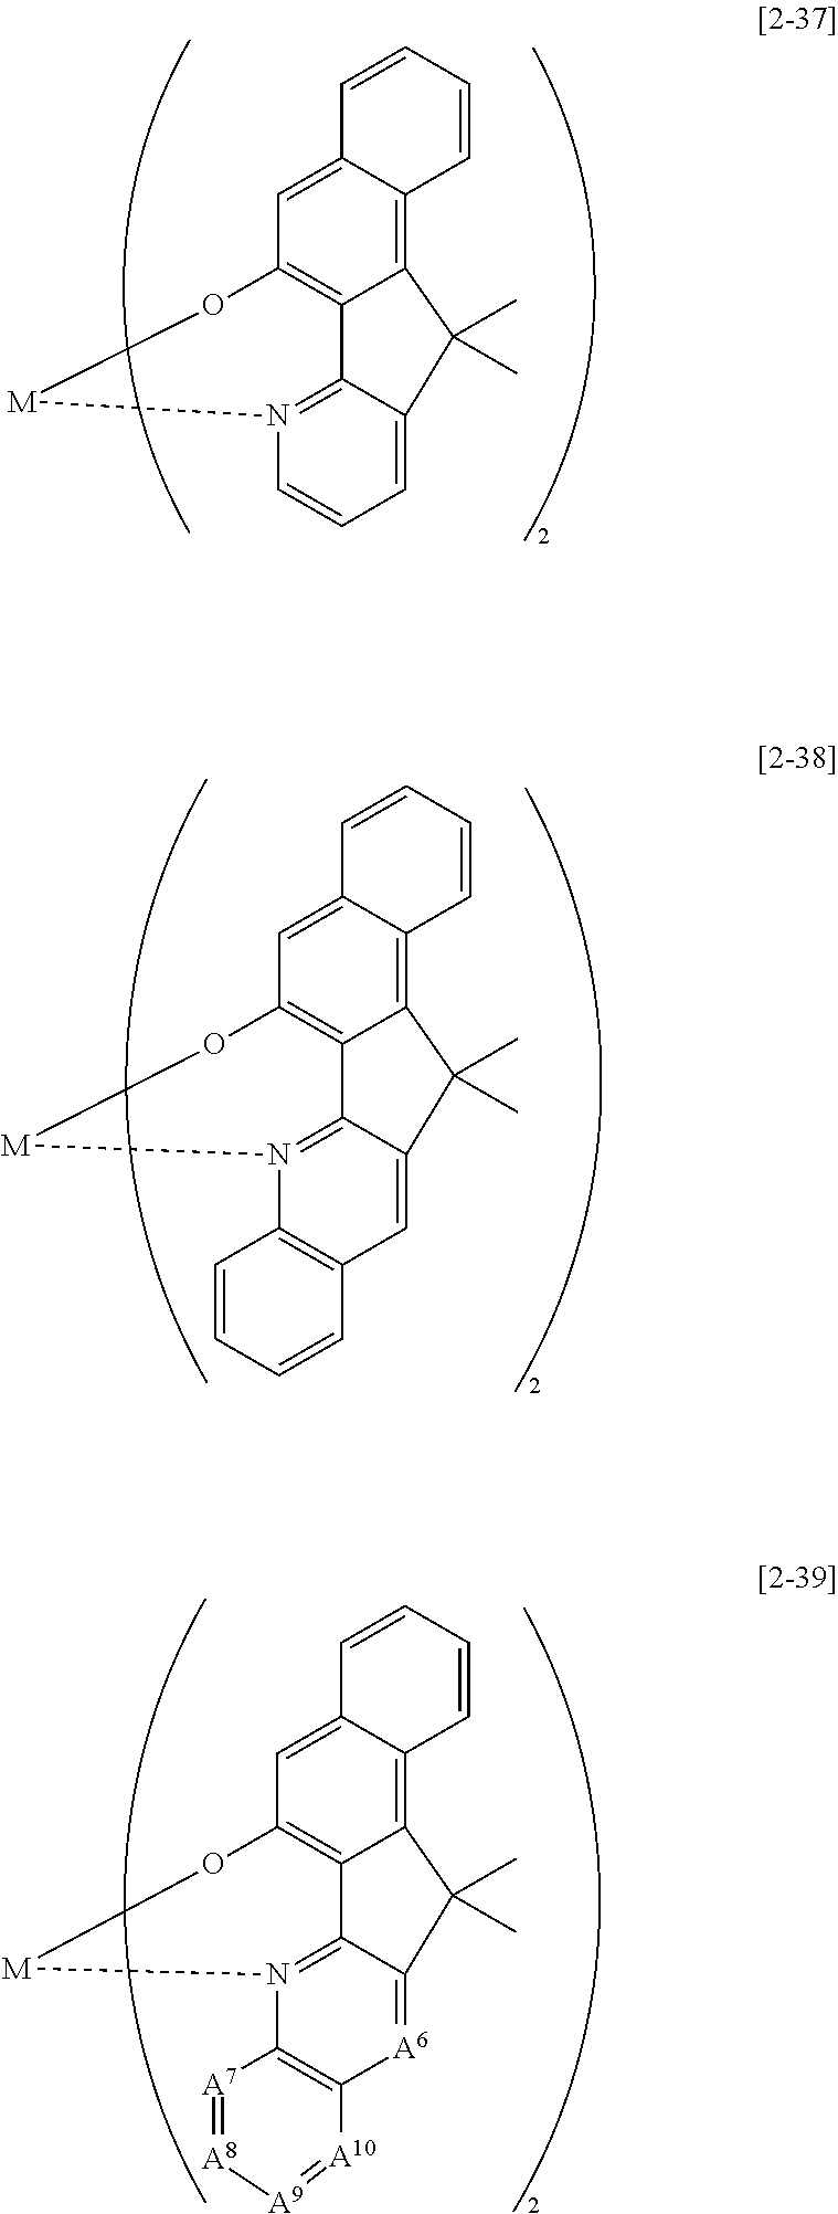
C12=C3C(=CC4=C1C1=N(C=CC=C1C2(C)C)[M]O4)C=CC=C3.C12=C3C(=CC4=C1C1=N(C5=C(C=C1C2(C)C)C=CC=C5)[M]O4)C=CC=C3.C12=C3C(=CC4=C1C1=N(C5=C([A6]=C1C2(C)C)[A10]=[A9][A8]=[A7]5)[M]O4)C=CC=C3
